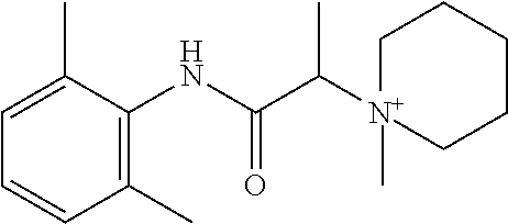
C1(C)=C(NC(C([N+]2(C)CCCCC2)C)=O)C(C)=CC=C1
